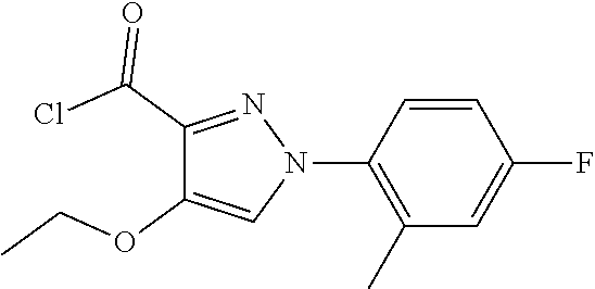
C1=CC(F)=CC(C)=C1N1N=C(C(Cl)=O)C(OCC)=C1
